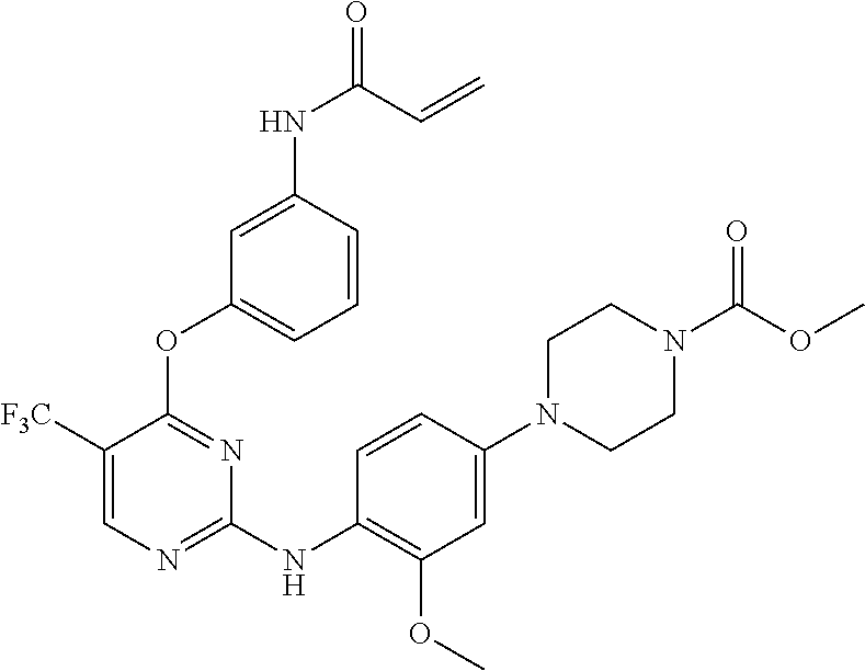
C1(N2CCN(C(OC)=O)CC2)=CC(OC)=C(NC2=NC=C([F3C])C(OC3=CC=CC(NC(=O)C=C)=C3)=N2)C=C1
